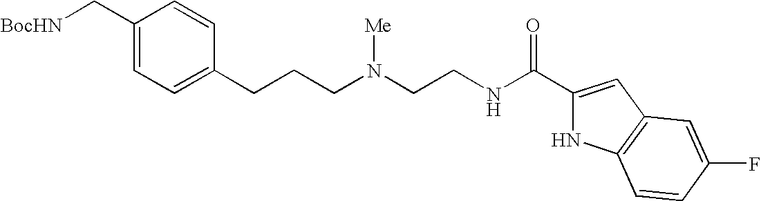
C1(C[BocHN])=CC=C(CCCN(CCNC(C2=CC3=C(N2)C=CC(F)=C3)=O)[Me])C=C1
